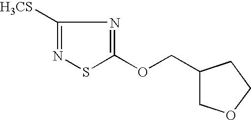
[H3CS]C1=NSC(OCC2COCC2)=N1
